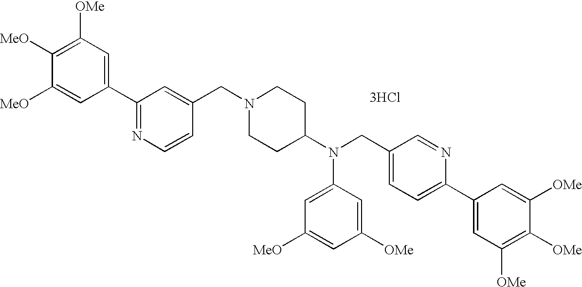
C1([OMe])=C([MeO])C([MeO])=CC(C2=NC=CC(CN3CCC(N(CC4=CC=C(C5=CC([OMe])=C([OMe])C([OMe])=C5)N=C4)C4=CC([MeO])=CC([OMe])=C4)CC3)=C2)=C1.[3HCl]
